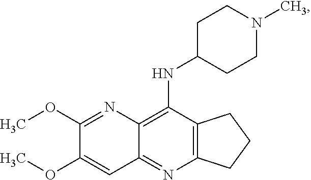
C12=C(N=C3C(=C1NC1CCN(C)CC1)N=C(OC)C(OC)=C3)CCC2
